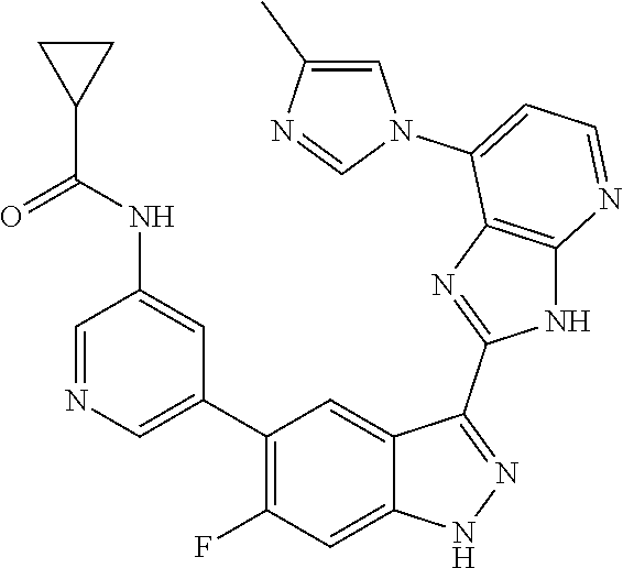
C1=NC=C(C2=C(F)C=C3C(=C2)C(C2=NC4=C(N2)N=CC=C4N2C=C(C)N=C2)=NN3)C=C1NC(C1CC1)=O
